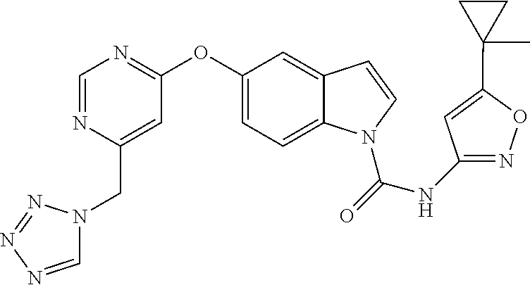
C1(OC2=NC=NC(CN3C=NN=N3)=C2)=CC=C2C(=C1)C=CN2C(=O)NC1=NOC(C2(C)CC2)=C1
